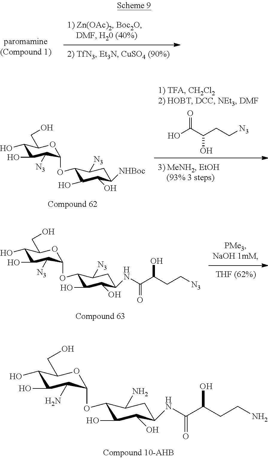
C1(O)C(O)C(N)C(OC2C(O)C(O)C(NC(C(CCN)O)=O)CC2N)OC1CO.C1(O)C(O)C([N3])C(OC2C(O)C(O)C([NHBoc])CC2[N3])OC1CO.OC(C(CC[N3])O)=O.C1(O)C(O)C([N3])C(OC2C(O)C(O)C(NC(C(CC[N3])O)=O)CC2[N3])OC1CO
